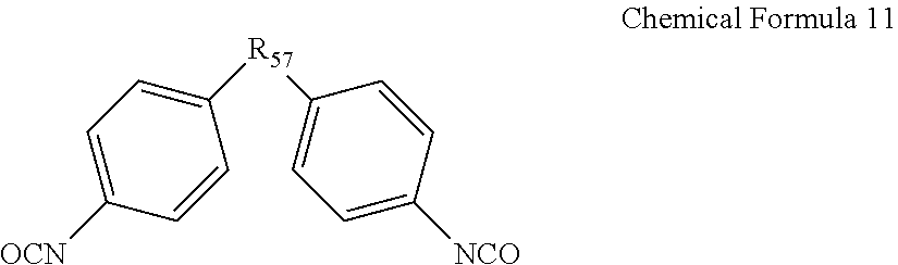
C1=C([R57]C2=CC=C([NCO])C=C2)C=CC([OCN])=C1
